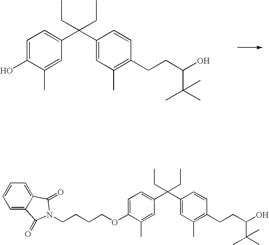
C1=C(O)C(C)=CC(C(C2=CC(C)=C(CCC(C(C)(C)C)O)C=C2)(CC)CC)=C1.C1=C(OCCCCN2C(=O)C3=CC=CC=C3C2=O)C(C)=CC(C(C2=CC(C)=C(CCC(C(C)(C)C)O)C=C2)(CC)CC)=C1
